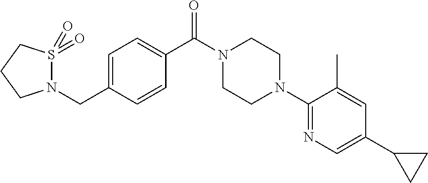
C(C1=CC=C(C(N2CCN(C3=NC=C(C4CC4)C=C3C)CC2)=O)C=C1)N1S(=O)(=O)CCC1
